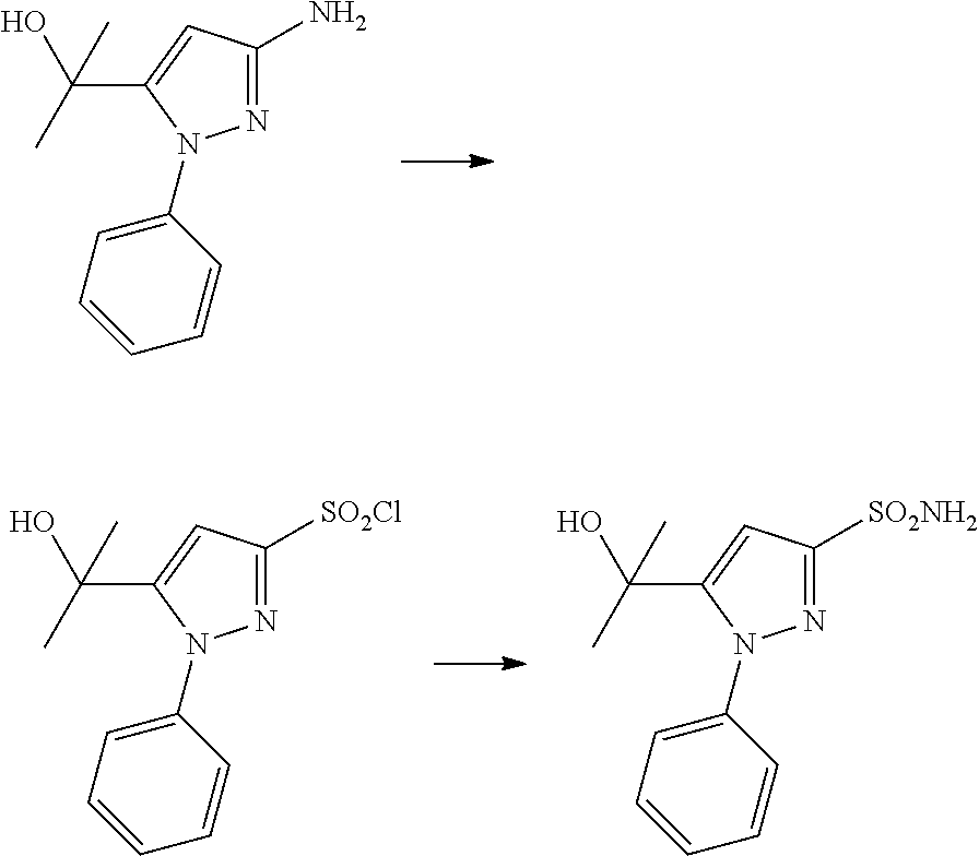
N1=C(N)C=C(C(C)(O)C)N1C1=CC=CC=C1.N1=C([SO2Cl])C=C(C(C)(O)C)N1C1=CC=CC=C1.N1=C([SO2NH2])C=C(C(C)(O)C)N1C1=CC=CC=C1
